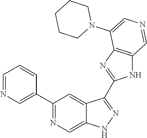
C1(C2=CN=CC=C2)=NC=C2C(=C1)C(C1=NC3=C(N1)C=NC=C3N1CCCCC1)=NN2
